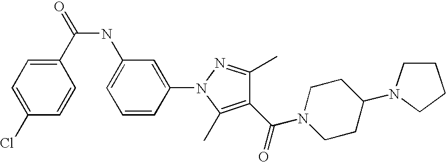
C1(C(=O)NC2=CC=CC(N3C(C)=C(C(=O)N4CCC(N5CCCC5)CC4)C(C)=N3)=C2)=CC=C(Cl)C=C1
